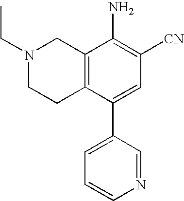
N1(CC)CCC2=C(C1)C(N)=C([CN])C=C2C1=CC=CN=C1
